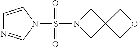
O1CC2(C1)CN(S(N1C=CN=C1)(=O)=O)C2
